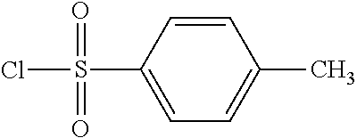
ClS(C1=CC=C(C)C=C1)(=O)=O
